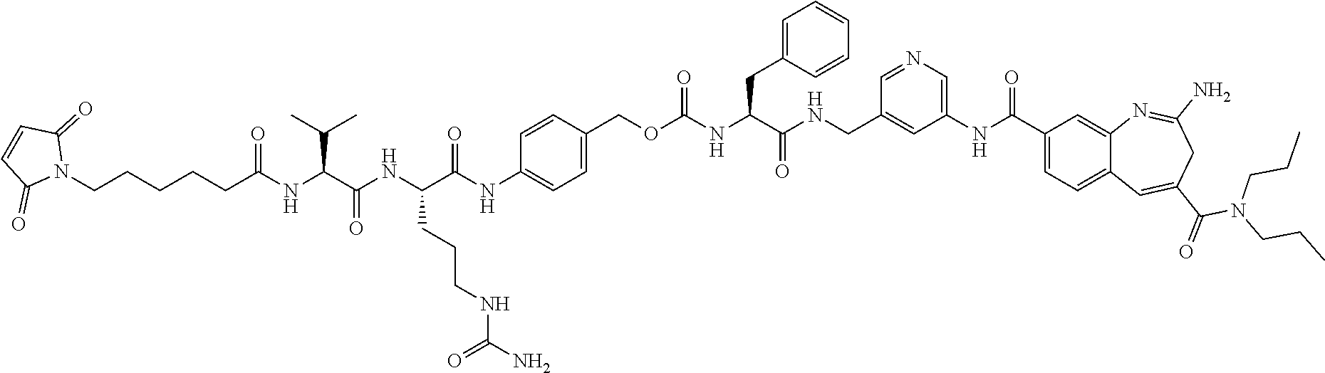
C1(COC(NC(C(NCC2=CC(NC(C3=CC=C4C(=C3)N=C(N)CC(C(=O)N(CCC)CCC)=C4)=O)=CN=C2)=O)CC2=CC=CC=C2)=O)=CC=C(NC(C(NC(C(NC(CCCCCN2C(=O)C=CC2=O)=O)C(C)C)=O)CCCNC(N)=O)=O)C=C1
